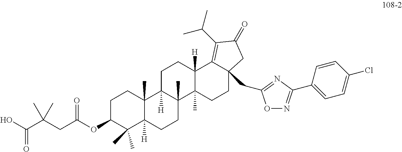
C1C(OC(CC(C(O)=O)(C)C)=O)C(C)(C)C2([H])C(C)(C1)C1([H])C(C)(CC2)C2(C)C([H])(CC1)C1=C(C(C)C)C(=O)CC1(CC1=NC(C3=CC=C(Cl)C=C3)=NO1)CC2
